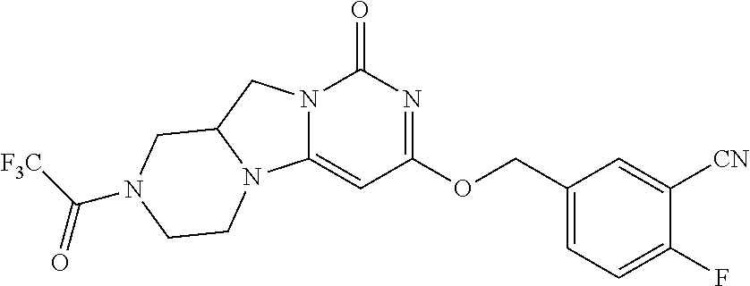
C1(COC2=NC(=O)N3C(=C2)N2C(C3)CN(C([F3C])=O)CC2)=CC=C(F)C([CN])=C1
